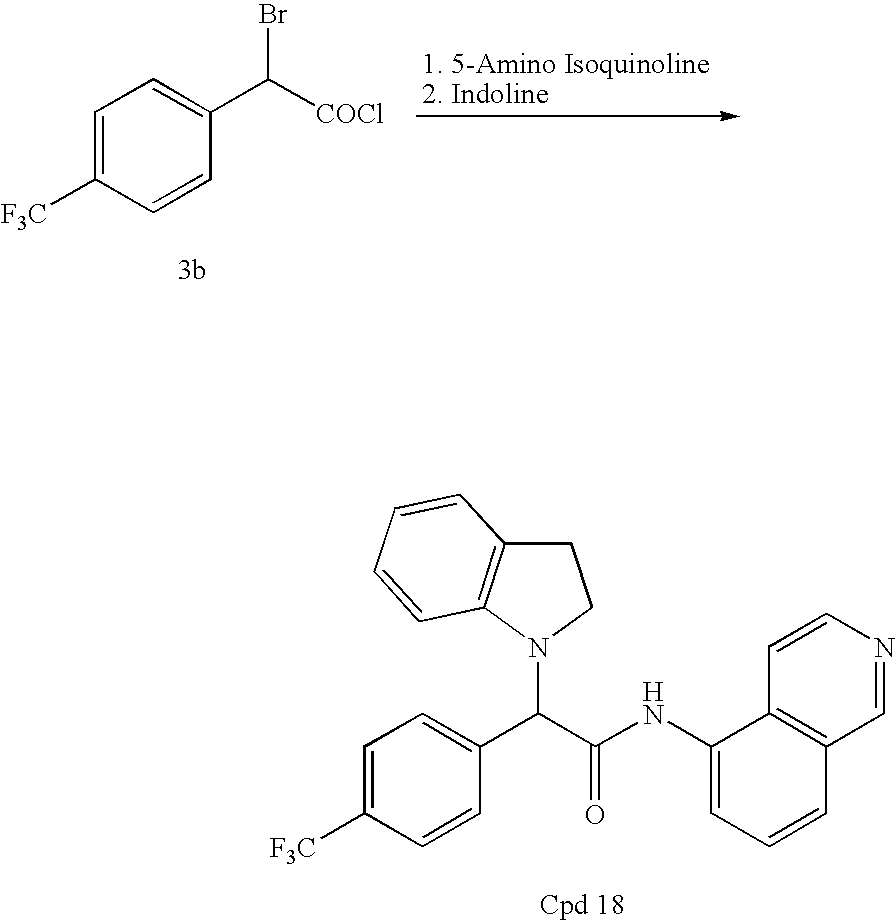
C1=C([F3C])C=CC(C([COCl])Br)=C1.C1=C([F3C])C=CC(C(C(=O)NC2=CC=CC3=C2C=CN=C3)N2C3=C(CC2)C=CC=C3)=C1
